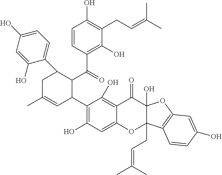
C1(O)=C(C2C=C(C)CC(C3=CC=C(O)C=C3O)C2C(C2=C(O)C(CC=C(C)C)=C(O)C=C2)=O)C(O)=C2C(=C1)OC1(CC=C(C)C)C(O)(C2=O)OC2=C1C=CC(O)=C2
